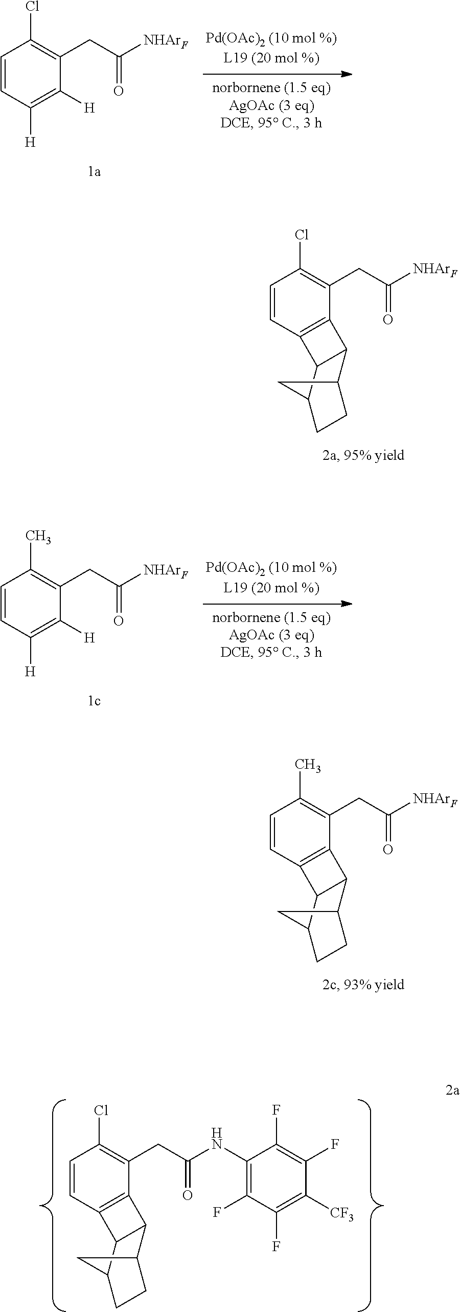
C1([H])=C([H])C(CC([NHArF])=O)=C(Cl)C=C1.C1([H])=C([H])C(CC([NHArF])=O)=C(C)C=C1.C12=C(C(CC(NC3=C(F)C(F)=C([CF3])C(F)=C3F)=O)=C(Cl)C=C1)C1C3CCC(C3)C21.C1(CC([NHArF])=O)=C(Cl)C=CC2=C1C1C3CCC(C3)C21.C1(CC([NHArF])=O)=C(C)C=CC2=C1C1C3CCC(C3)C21
